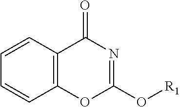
C12=C(OC(O[R1])=NC1=O)C=CC=C2
